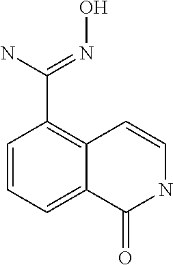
C1=CC=C2C(=C1C(=NO)N)C=CNC2=O
